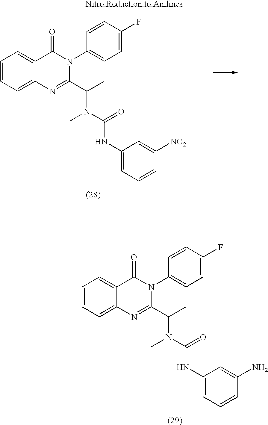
C1=CC=C2C(=C1)C(=O)N(C1=CC=C(F)C=C1)C(C(C)N(C)C(=O)NC1=CC=CC(N)=C1)=N2.C1=CC=C2C(=C1)C(=O)N(C1=CC=C(F)C=C1)C(C(C)N(C)C(=O)NC1=CC=CC([NO2])=C1)=N2
